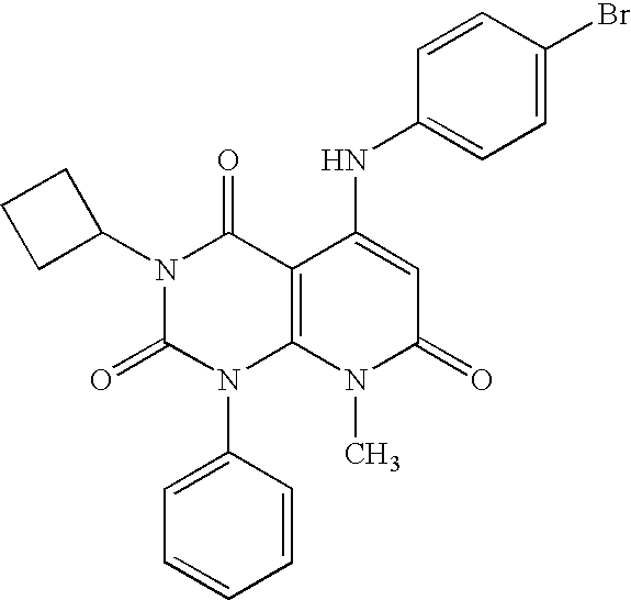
N1(C2CCC2)C(=O)N(C2=CC=CC=C2)C2=C(C1=O)C(NC1=CC=C(Br)C=C1)=CC(=O)N2C
